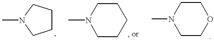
CN1CCCC1.CN1CCCCC1.CN1CCOCC1
